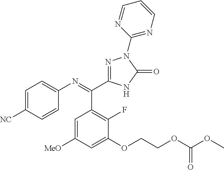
C1=C([MeO])C=C(OCCOC(OC)=O)C(F)=C1C(=NC1=CC=C([NC])C=C1)C1=NN(C2=NC=CC=N2)C(=O)N1
